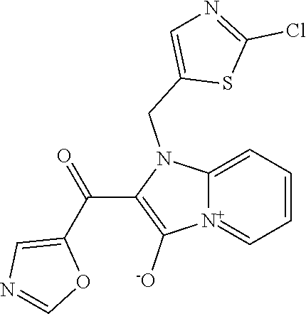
[N+]12=CC=CC=C1N(CC1=CN=C(Cl)S1)C(C(C1=CN=CO1)=O)=C2[-O]
